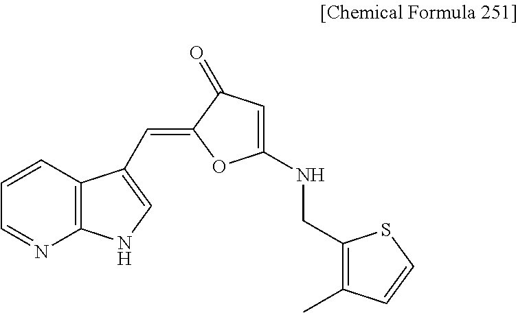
C1=NC2=C(C=C1)C(C=C1OC(NCC3=C(C)C=CS3)=CC1=O)=CN2
